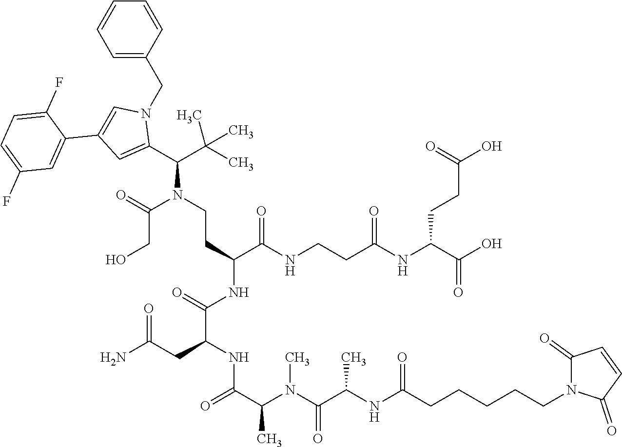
C(N(C(CO)=O)CCC(C(NCCC(NC(CCC(=O)O)C(=O)O)=O)=O)NC(C(NC(C(C)N(C(=O)C(C)NC(=O)CCCCCN1C(=O)C=CC1=O)C)=O)CC(N)=O)=O)(C(C)(C)C)C1=CC(C2=CC(F)=CC=C2F)=CN1CC1=CC=CC=C1
